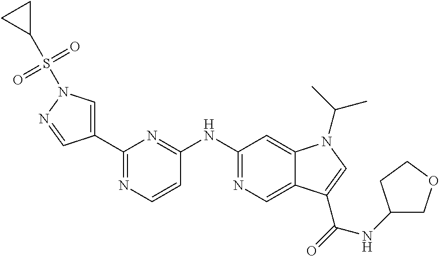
C1(C2=CN(S(C3CC3)(=O)=O)N=C2)=NC=CC(NC2=NC=C3C(=C2)N(C(C)C)C=C3C(=O)NC2COCC2)=N1
